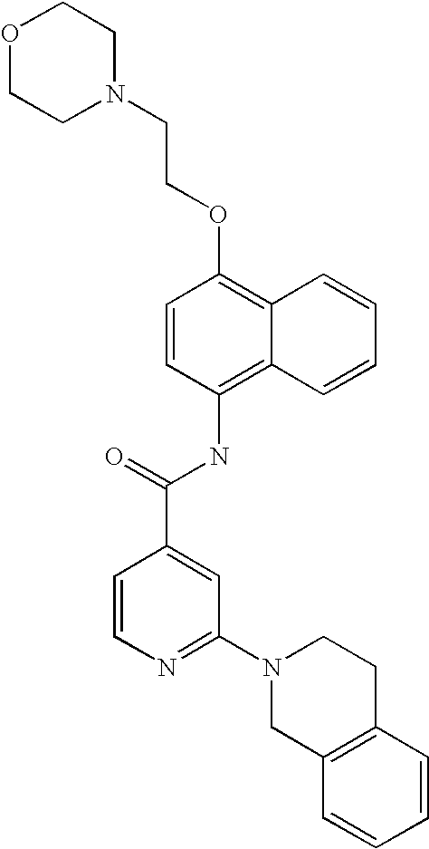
O1CCN(CCOC2=C3C(=C(NC(C4=CC(N5CC6=C(CC5)C=CC=C6)=NC=C4)=O)C=C2)C=CC=C3)CC1
